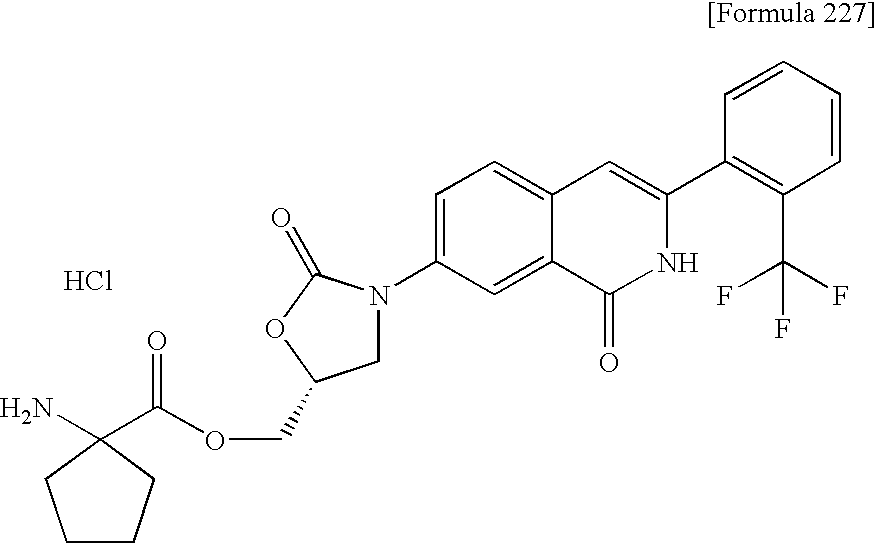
Cl.C1=C(N2CC(COC(=O)C3(N)CCCC3)OC2=O)C=C2C(=C1)C=C(C1=C(C(F)(F)F)C=CC=C1)NC2=O
